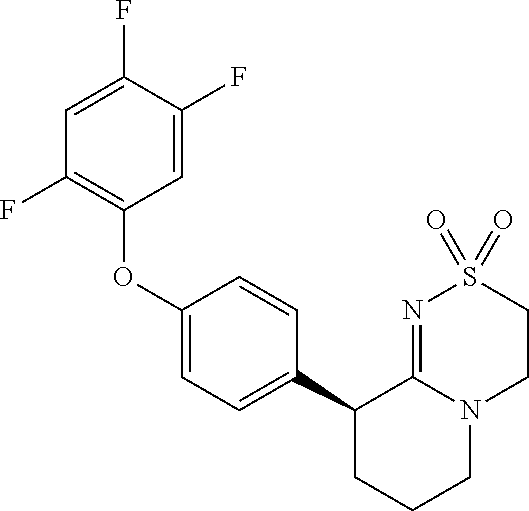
C1(OC2=C(F)C=C(F)C(F)=C2)=CC=C(C2CCCN3C2=NS(=O)(=O)CC3)C=C1
